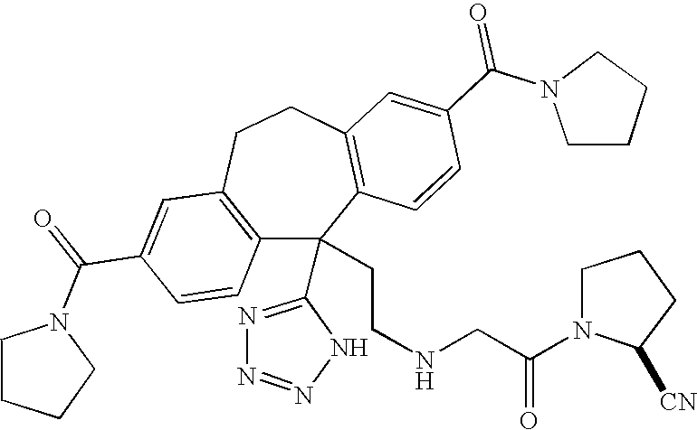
N1(C(=O)C2=CC3=C(C=C2)C(C2=NN=NN2)(CCNCC(N2C([CN])CCC2)=O)C2=C(CC3)C=C(C(N3CCCC3)=O)C=C2)CCCC1
